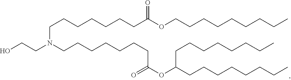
C(C(OC(CCCCCCCC)CCCCCCCC)=O)CCCCCCN(CCO)CCCCCCCC(OCCCCCCCCC)=O
